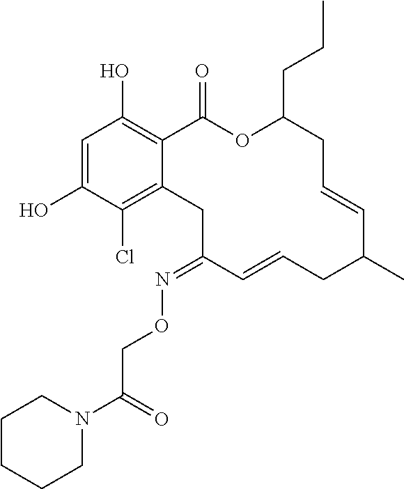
C1=C(O)C(Cl)=C2C(=C1O)C(=O)OC(CCC)CC=CC(C)CC=CC(=NOCC(N1CCCCC1)=O)C2
